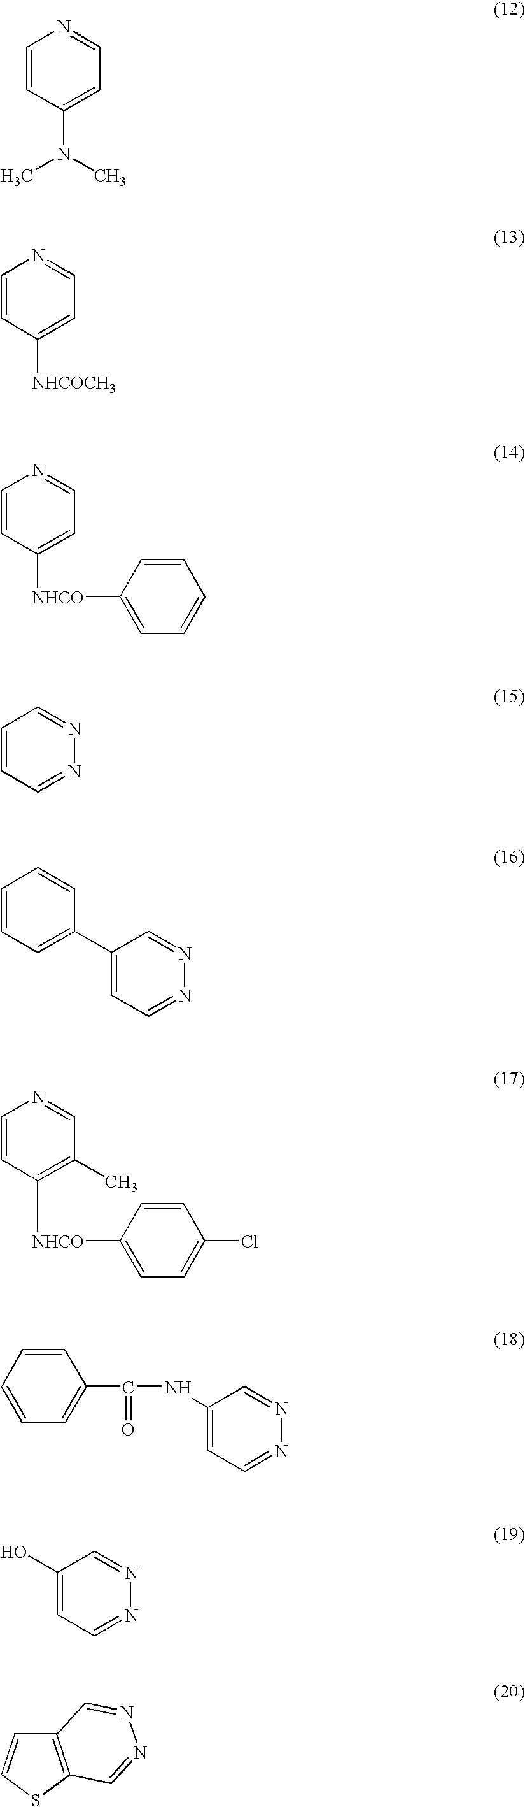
C1=CC(N(C)C)=CC=N1.C1=CC([NHCOCH3])=CC=N1.C1=CC([NHCO]C2=CC=CC=C2)=CC=N1.C1=CC=NN=C1.C1(C2=CC=CC=C2)=CC=NN=C1.C1(C)=C([NHCO]C2=CC=C(Cl)C=C2)C=CN=C1.C1=CC=C(C(=O)NC2=CC=NN=C2)C=C1.C1(O)=CC=NN=C1.C12=C(SC=C1)C=NN=C2
